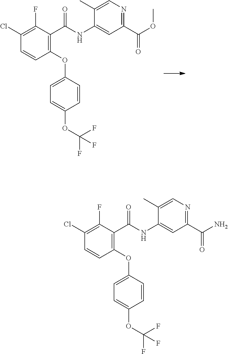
C1(OC2=CC=C(OC(F)(F)F)C=C2)=C(C(NC2=CC(C(OC)=O)=NC=C2C)=O)C(F)=C(Cl)C=C1.C1(OC2=CC=C(OC(F)(F)F)C=C2)=C(C(NC2=CC(C(N)=O)=NC=C2C)=O)C(F)=C(Cl)C=C1
